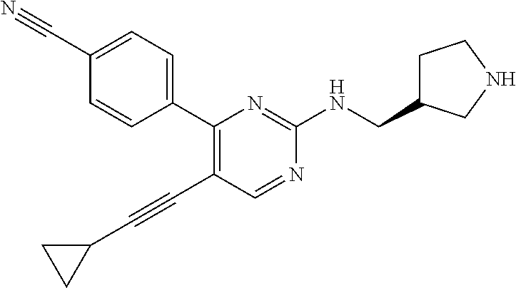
C1(C2=CC=C(C#N)C=C2)=C(C#CC2CC2)C=NC(NCC2CCNC2)=N1
